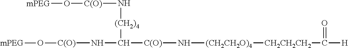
[(CH2)4](C(N[C(O)]O[mPEG])[C(O)]N[(CH2CH2O)4][CH2CH2CH2]C(=O)[H])N[C(O)]O[mPEG]
